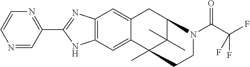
C12=C(C=C3C(=C1)CC1C(C)(C)C3(C)CCN1C(C(F)(F)F)=O)NC(C1=NC=CN=C1)=N2
